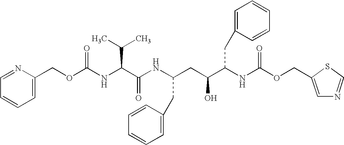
C1=C(COC(NC(C(NC(CC(C(NC(OCC2=CN=CS2)=O)CC2=CC=CC=C2)O)CC2=CC=CC=C2)=O)C(C)C)=O)N=CC=C1
